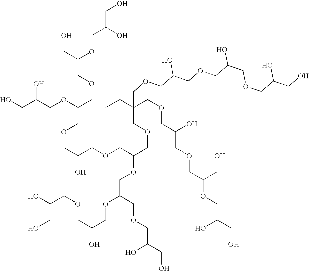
C(O)C(COC(COCC(OCC(CO)O)COCC(COCC(COCC(COCC(O)COCC(CO)OCC(O)CO)(CC)COCC(COCC(COCC(CO)O)O)O)OCC(OCC(COCC(CO)O)O)COCC(O)CO)O)CO)O
